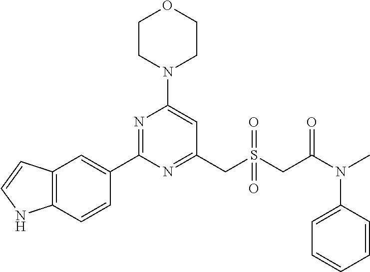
C1CN(C2=CC(CS(CC(N(C)C3=CC=CC=C3)=O)(=O)=O)=NC(C3=CC4=C(C=C3)NC=C4)=N2)CCO1
